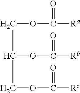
C(OC([Ra])=O)C(COC([Rc])=O)OC([Rb])=O
